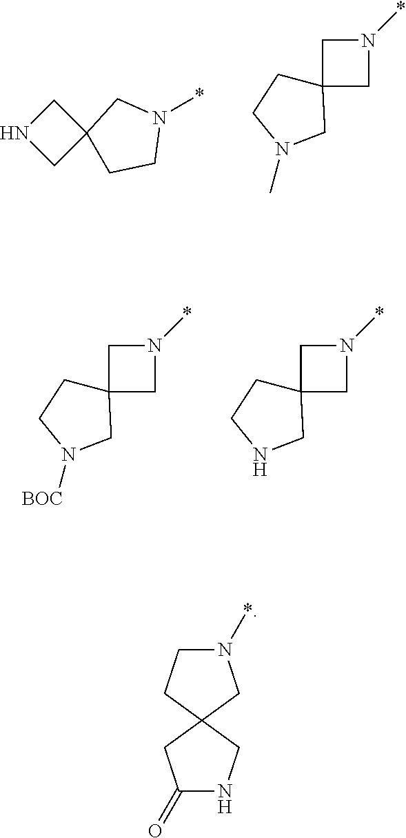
C1NCC12CCN(*)C2.C1C2(CN1*)CCN(C)C2.C1C2(CN1*)CCN([BOC])C2.C1C2(CN1*)CCNC2.C1(=O)NCC2(C1)CCN(*)C2
